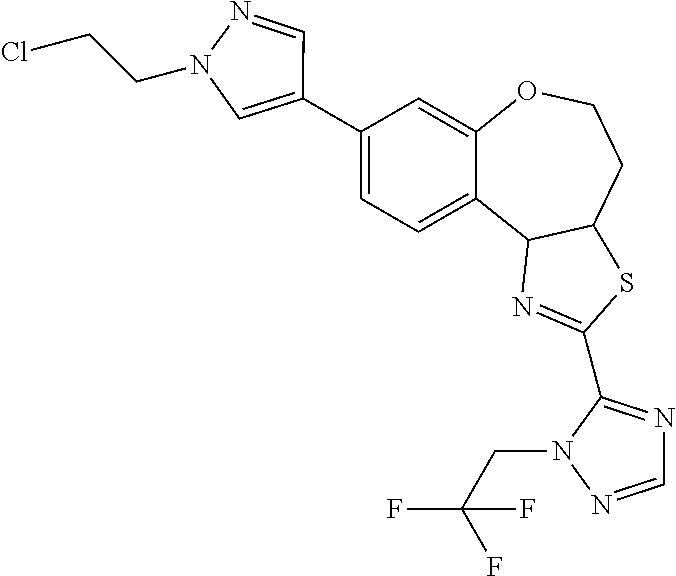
C1(C2=CN(CCCl)N=C2)=CC=C2C(=C1)OCCC1C2N=C(C2=NC=NN2CC(F)(F)F)S1
